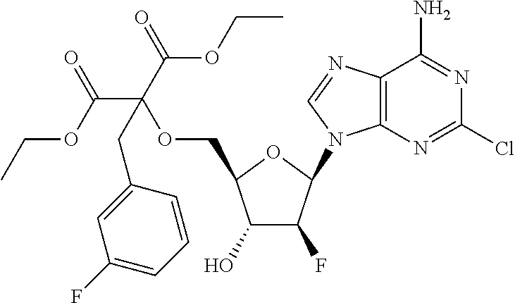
C1(O)C(F)C(N2C3=C(N=C2)C(N)=NC(Cl)=N3)OC1COC(C(=O)OCC)(CC1=CC(F)=CC=C1)C(OCC)=O
